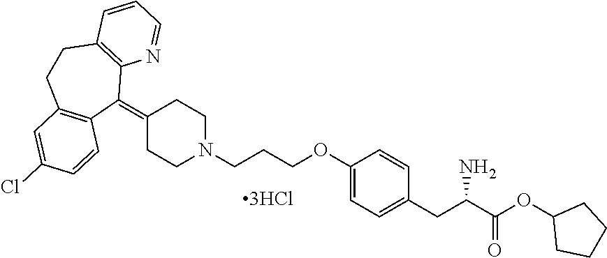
C1(=C2C3=C(CCC4=C2C=CC(Cl)=C4)C=CC=N3)CCN(CCCOC2=CC=C(CC(C(OC3CCCC3)=O)N)C=C2)CC1
